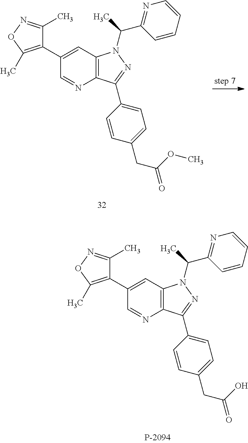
C1(C2=C(C)ON=C2C)=CC2=C(N=C1)C(C1=CC=C(CC(OC)=O)C=C1)=NN2C(C1=NC=CC=C1)C.C1(C2=C(C)ON=C2C)=CC2=C(N=C1)C(C1=CC=C(CC(O)=O)C=C1)=NN2C(C1=NC=CC=C1)C
